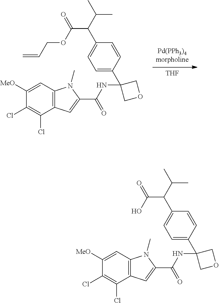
[THF].C1(Cl)=C(Cl)C2=C(C=C1[MeO])N(C)C(C(NC1(C3=CC=C(C(C(C)C)C(OCC=C)=O)C=C3)COC1)=O)=C2.C1(Cl)=C(Cl)C2=C(C=C1[MeO])N(C)C(C(NC1(C3=CC=C(C(C(C)C)C(O)=O)C=C3)COC1)=O)=C2
